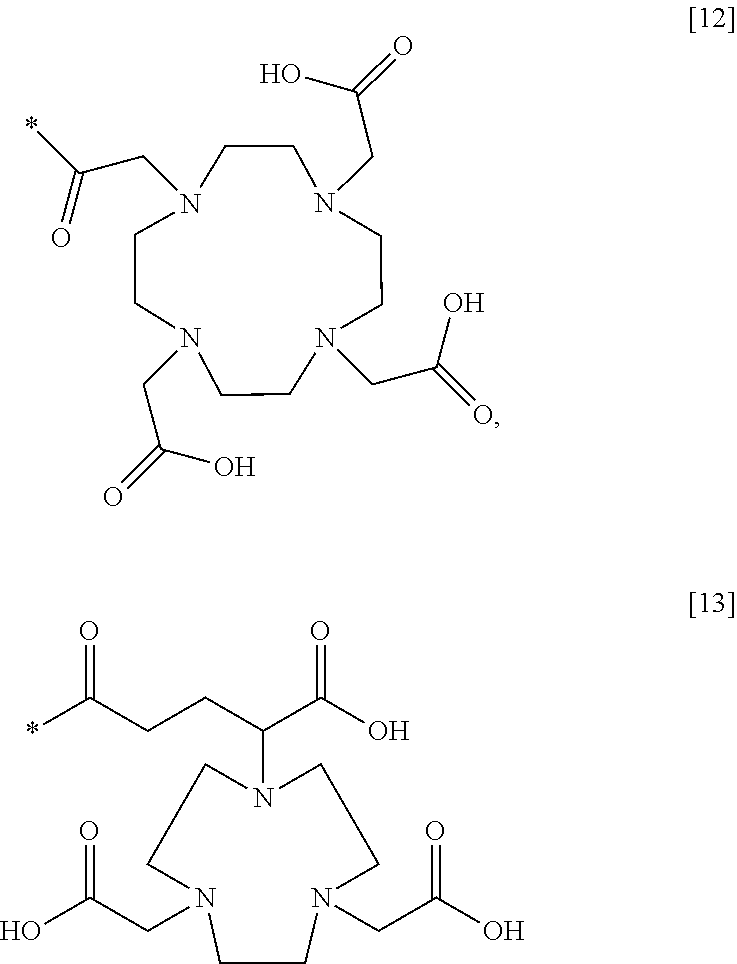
C1CN(C(C(=O)O)CCC(*)=O)CCN(CC(O)=O)CCN1CC(O)=O.N1(CC(O)=O)CCN(CC(=O)*)CCN(CC(=O)O)CCN(CC(O)=O)CC1
